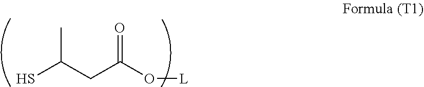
CC(S)CC(=O)O[L]
